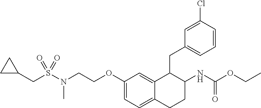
C1=C(OCCN(S(=O)(=O)CC2CC2)C)C=C2C(=C1)CCC(NC(=O)OCC)C2CC1=CC=CC(Cl)=C1
